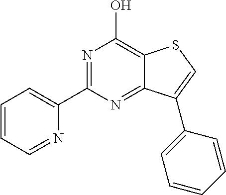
C1(C2=NC(O)=C3C(=N2)C(C2=CC=CC=C2)=CS3)=CC=CC=N1
